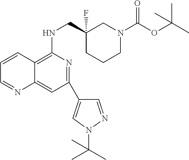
C1=CC2=C(NCC3(F)CCCN(C(OC(C)(C)C)=O)C3)N=C(C3=CN(C(C)(C)C)N=C3)C=C2N=C1
